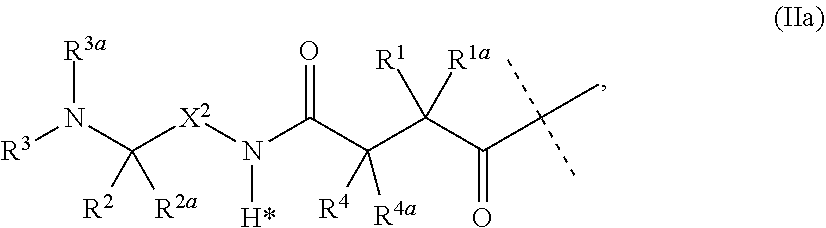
N(C(C(C(C(C(C)(C)C)=O)([R1a])[R1])([R4])[R4a])=O)([X2]C(N([R3])[R3a])([R2])[R2a])[H*]
